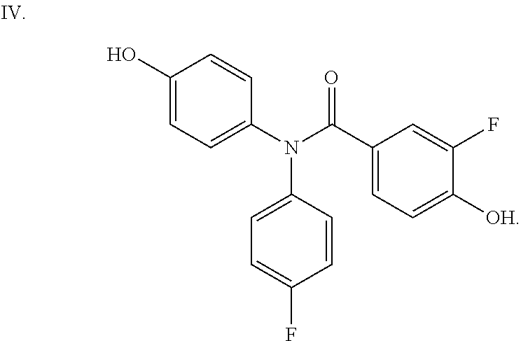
C1=C(N(C2=CC=C(F)C=C2)C(C2=CC=C([OH])C(F)=C2)=O)C=CC(O)=C1
